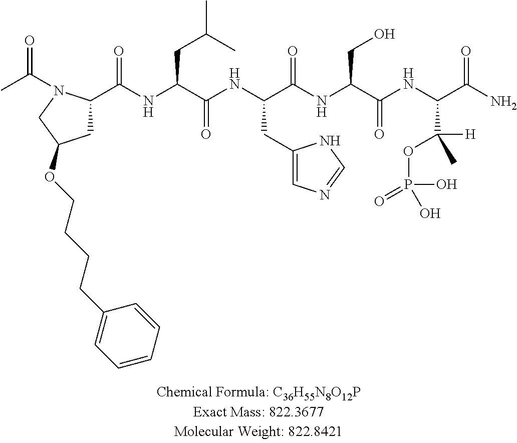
CC(=O)N1C(C(NC(C(NC(C(NC(C(NC(C(N)=O)C([H])(C)OP(=O)(O)O)=O)CO)=O)CC2=CN=CN2)=O)CC(C)C)=O)CC(OCCCCC2=CC=CC=C2)C1
